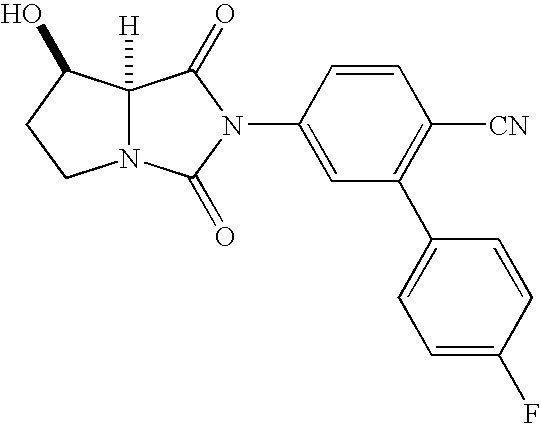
C1=CC(N2C(=O)C3([H])N(C2=O)CCC3O)=CC(C2=CC=C(F)C=C2)=C1[CN]
